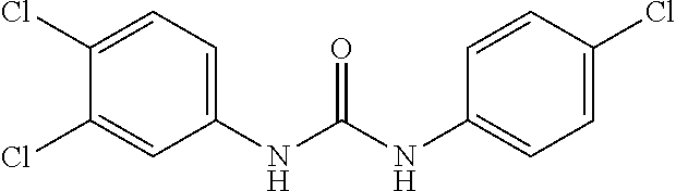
ClC1=CC(NC(NC2=CC=C(Cl)C=C2)=O)=CC=C1Cl
